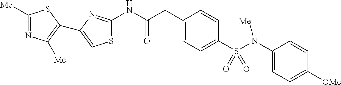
C1([Me])=NC([Me])=C(C2=CSC(NC(CC3=CC=C(S(N(C4=CC=C([OMe])C=C4)[Me])(=O)=O)C=C3)=O)=N2)S1
